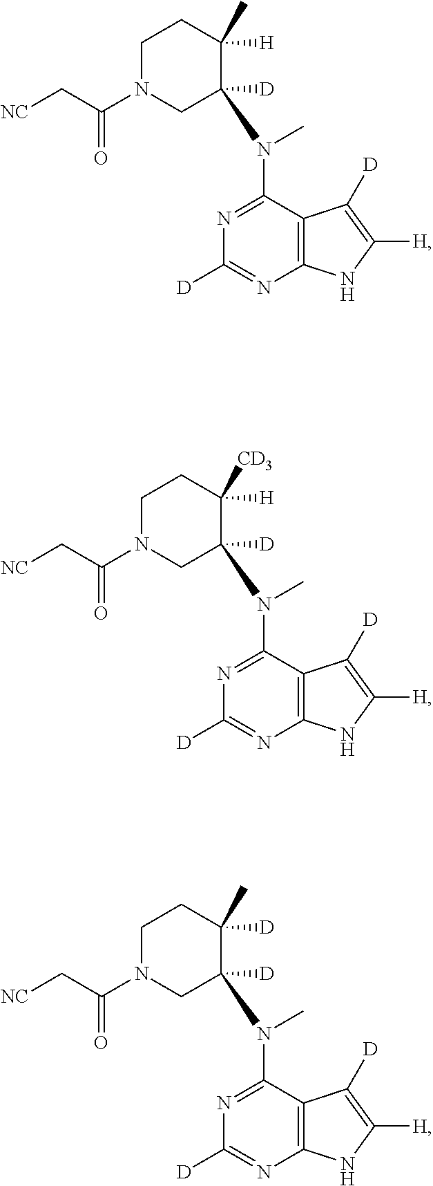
C12=C(C(N(C)C3([D])CN(C(C[NC])=O)CCC3([H])C)=NC([D])=N1)C([D])=C([H])N2.C12=C(C(N(C)C3([D])CN(C(C[NC])=O)CCC3([H])[CD3])=NC([D])=N1)C([D])=C([H])N2.C12=C(C(N(C)C3([D])CN(C(C[NC])=O)CCC3([D])C)=NC([D])=N1)C([D])=C([H])N2
